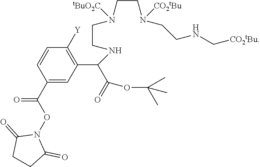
C1(C(ON2C(=O)CCC2=O)=O)=CC(C(C(=O)OC(C)(C)C)NCCN(CCN(CCNC[CO2tBu])[CO2tBu])[tBuO2C])=C([Y])C=C1
